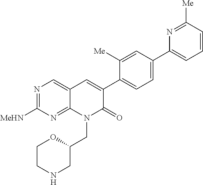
N1=C([MeHN])N=C2C(=C1)C=C(C1=CC=C(C3=CC=CC([Me])=N3)C=C1[Me])C(=O)N2CC1OCCNC1
